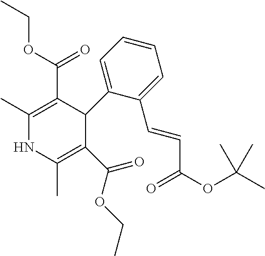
C1(C)=C(C(OCC)=O)C(C2=CC=CC=C2C=CC(OC(C)(C)C)=O)C(C(OCC)=O)=C(C)N1
